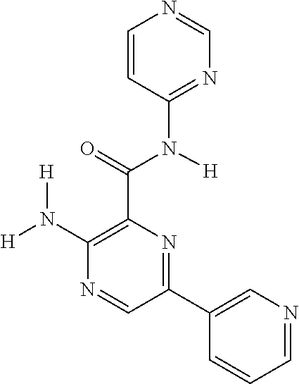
C1(C(N(C2=NC=NC=C2)[H])=O)=C(N([H])[H])N=CC(C2=CN=CC=C2)=N1
